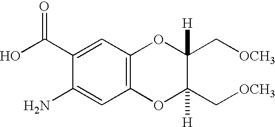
C1=C(C(O)=O)C(N)=CC2=C1OC(C[OCH3])([H])C(C[OCH3])([H])O2
